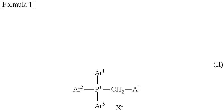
[Ar1][P+]([Ar2])(C[A1])[Ar3].[X-]
